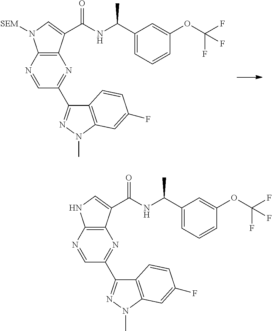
C12=C(N=CC(C3=NN(C)C4=C3C=CC(F)=C4)=N1)N([SEM])C=C2C(NC(C1=CC=CC(OC(F)(F)F)=C1)C)=O.C12=C(N=CC(C3=NN(C)C4=C3C=CC(F)=C4)=N1)NC=C2C(NC(C1=CC=CC(OC(F)(F)F)=C1)C)=O
